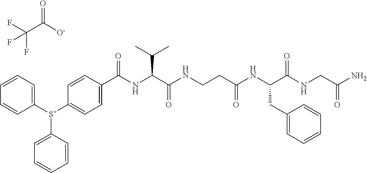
C1=CC([S+](C2=CC=C(C(NC(C(NCCC(NC(C(NCC(N)=O)=O)CC3=CC=CC=C3)=O)=O)C(C)C)=O)C=C2)C2=CC=CC=C2)=CC=C1.C(F)(F)(C([O-])=O)F
